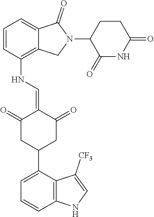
C1=CC(NC=C2C(=O)CC(C3=CC=CC4=C3C([CF3])=CN4)CC2=O)=C2C(=C1)C(=O)N(C1C(=O)NC(=O)CC1)C2
